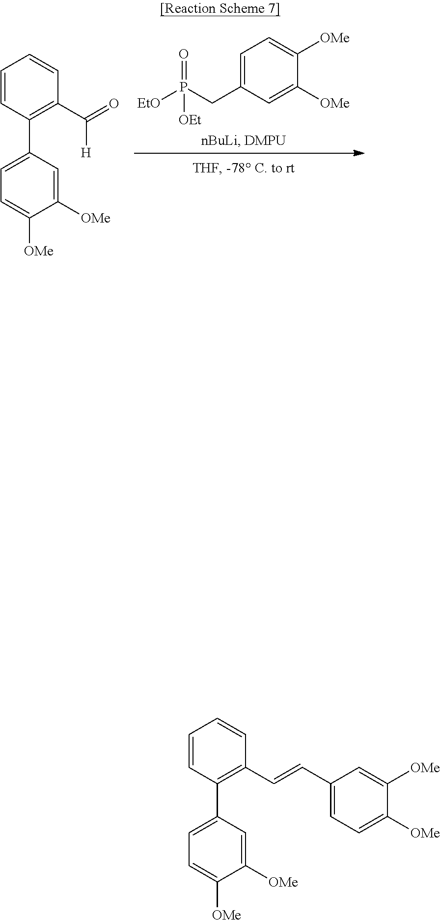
C1=C(CP([EtO])(=O)[OEt])C=C([OMe])C([OMe])=C1.O=C(C1=C(C2=CC=C([OMe])C([OMe])=C2)C=CC=C1)[H].C1=C(C=CC2=C(C3=CC=C([OMe])C([OMe])=C3)C=CC=C2)C=C([OMe])C([OMe])=C1
